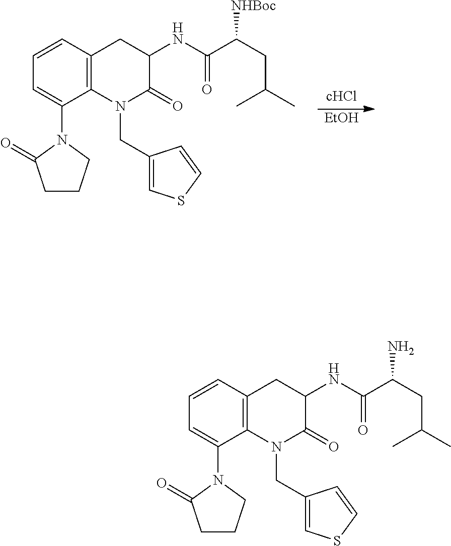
C1=CC=C(N2C(=O)CCC2)C2=C1CC(NC(C(CC(C)C)[NHBoc])=O)C(=O)N2CC1=CSC=C1.[EtOH].C1=CC=C(N2C(=O)CCC2)C2=C1CC(NC(C(CC(C)C)N)=O)C(=O)N2CC1=CSC=C1
